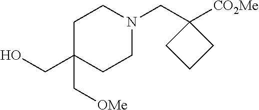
C1C(CO)(C[OMe])CCN(CC2([CO2Me])CCC2)C1
